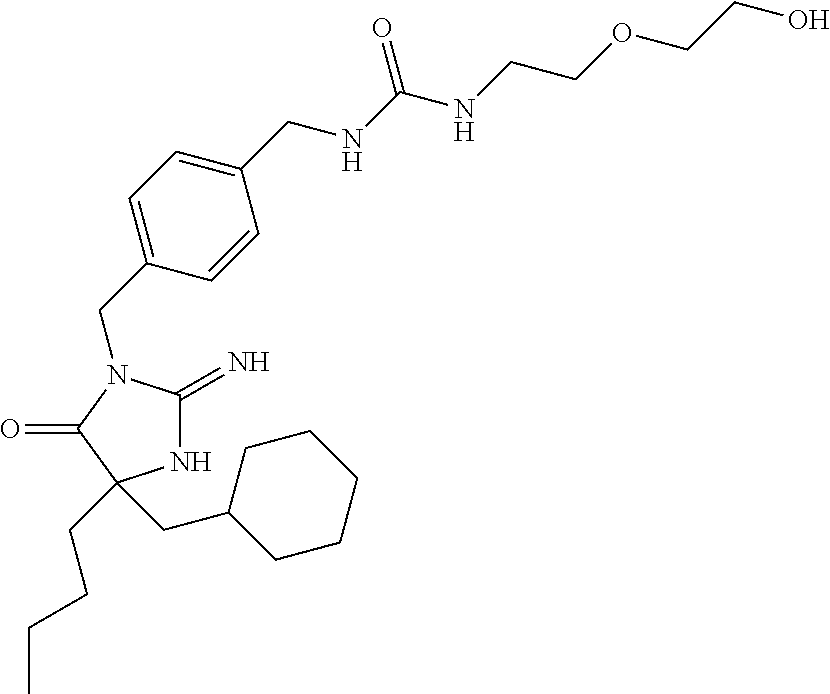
C1(CN2C(=N)NC(CCCC)(CC3CCCCC3)C2=O)=CC=C(CNC(NCCOCCO)=O)C=C1
